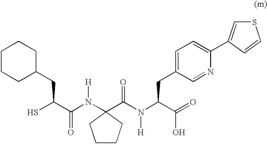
C1CCC(N(C(C(S)CC2CCCCC2)=O)[H])(C(N(C(C(=O)O)CC2=CC=C(C3=CSC=C3)N=C2)[H])=O)C1
